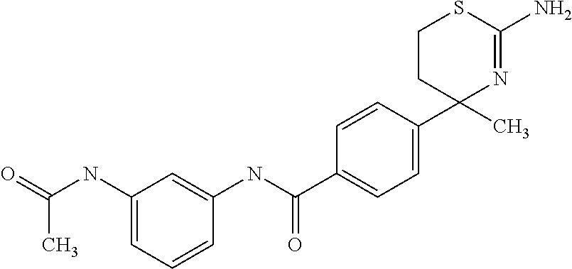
C1CC(C)(C2=CC=C(C(NC3=CC(NC(=O)C)=CC=C3)=O)C=C2)N=C(N)S1
